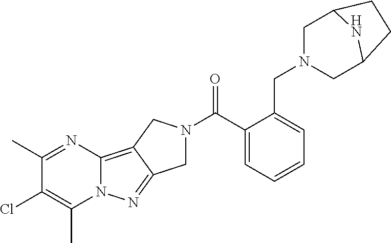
C1(C)=NC2=C3C(=NN2C(C)=C1Cl)CN(C(C1=CC=CC=C1CN1CC2CCC(C1)N2)=O)C3
